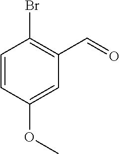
C1=CC(OC)=CC(C=O)=C1Br
